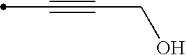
C(#CCO)C
